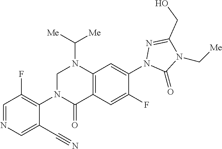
N1=C(CO)N(C[Me])C(=O)N1C1=CC2=C(C(=O)N(C3=C(F)C=NC=C3C#N)CN2C([Me])[Me])C=C1F
